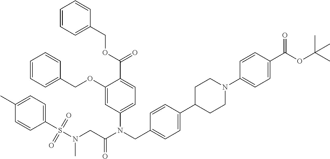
C1(OCC2=CC=CC=C2)=CC(N(CC2=CC=C(C3CCN(C4=CC=C(C(OC(C)(C)C)=O)C=C4)CC3)C=C2)C(CN(S(C2=CC=C(C)C=C2)(=O)=O)C)=O)=CC=C1C(=O)OCC1=CC=CC=C1
